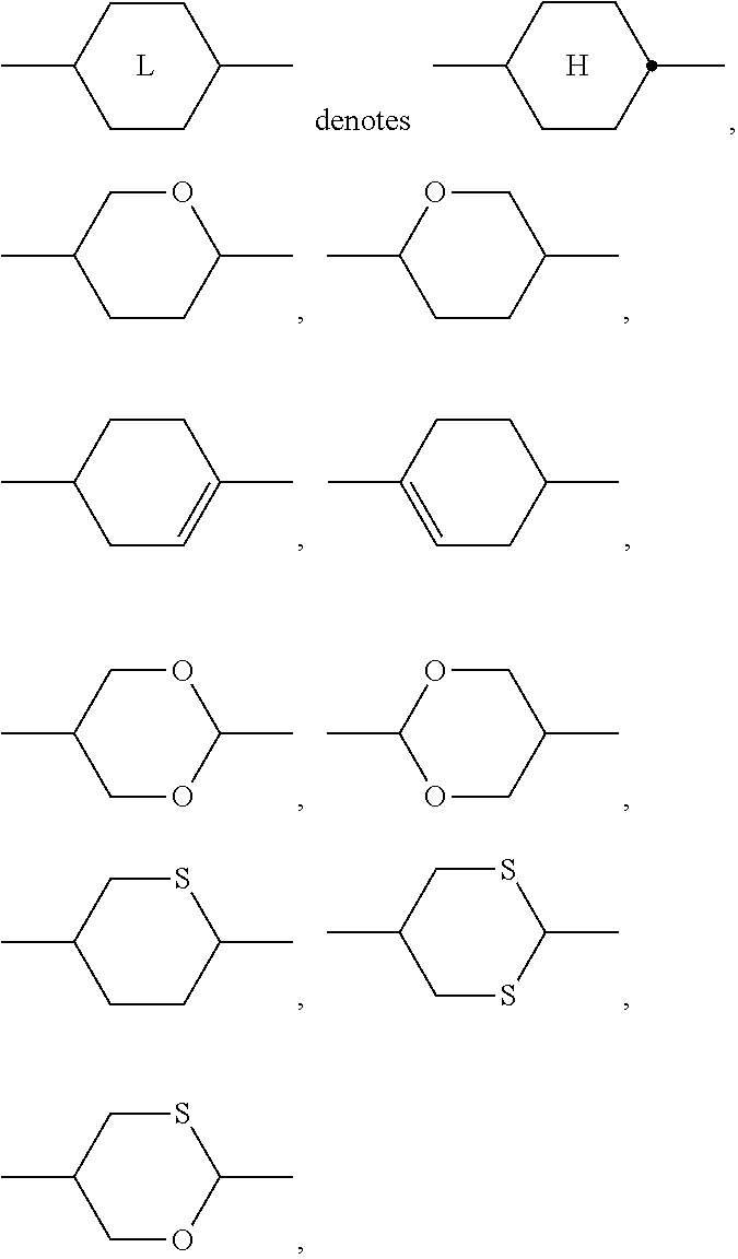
C1CC(C)CCC1C.C1CC(C)CCC1C.[H].O1CC(C)CCC1C.C1OC(C)CCC1C.C1CC(C)CC=C1C.C1CC(C)=CCC1C.O1CC(C)COC1C.C1OC(C)OCC1C.S1CC(C)CCC1C.S1CC(C)CSC1C.S1CC(C)COC1C
